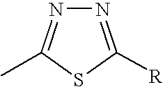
N1=C([R])SC(C)=N1
